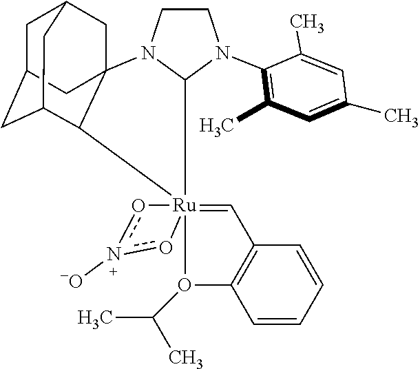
C12=C(C=CC=C1)O(C(C)C)[Ru]13(=C2)(C2N(CCN2C2=C(C)C=C(C)C=C2C)C24CC5CC(CC(C12)C5)C4)on([-O])o3
